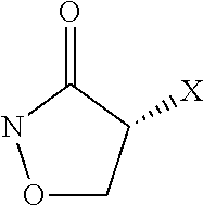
C1ONC(=O)C1[X]
